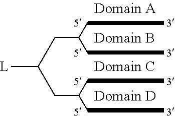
[L]C(CC(CC)CC)CC(CC)CC
